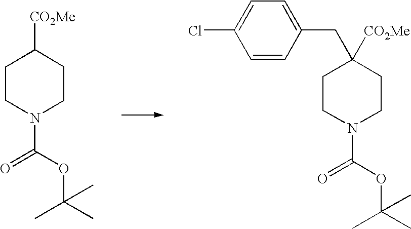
C1CN(C(OC(C)(C)C)=O)CCC1[CO2Me].C1CN(C(OC(C)(C)C)=O)CCC1([CO2Me])CC1=CC=C(Cl)C=C1
